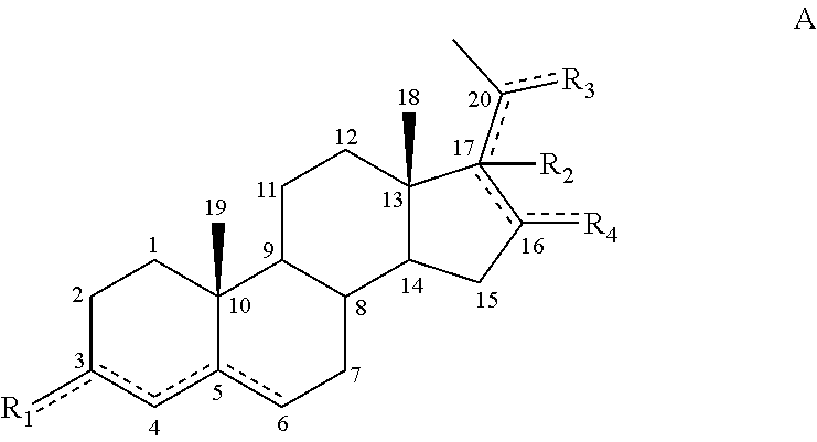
C1c([R1])cc2cCC3C(C2(C)C1)CCC1(C)C3Cc([R4])c1(c(C)[R3])[R2]
